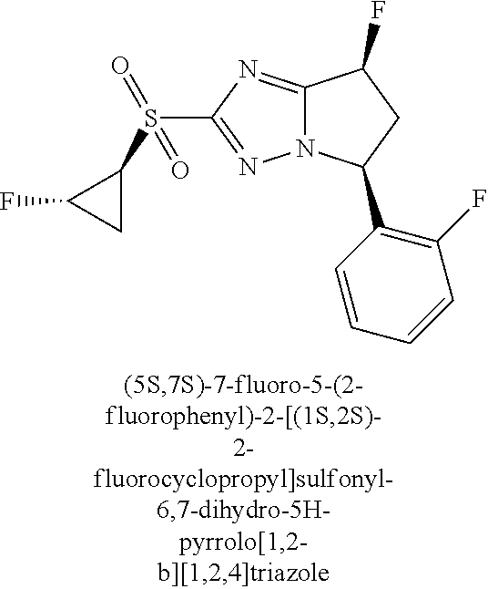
C12=NC(S(C3C(F)C3)(=O)=O)=NN1C(C1=C(F)C=CC=C1)CC2F
